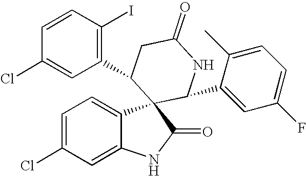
C1=C(Cl)C=C2C(=C1)C1(C(=O)N2)C(C2=CC(F)=CC=C2C)NC(=O)CC1C1=C(I)C=CC(Cl)=C1
